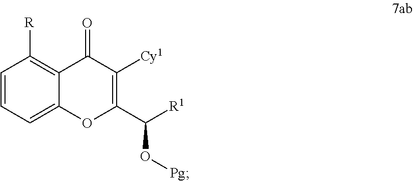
C1=CC=C2C(=C1[R])C(=O)C([Cy1])=C(C([R1])O[Pg])O2
